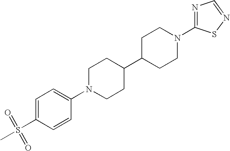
C1=C(S(=O)(=O)C)C=CC(N2CCC(C3CCN(C4=NC=NS4)CC3)CC2)=C1
